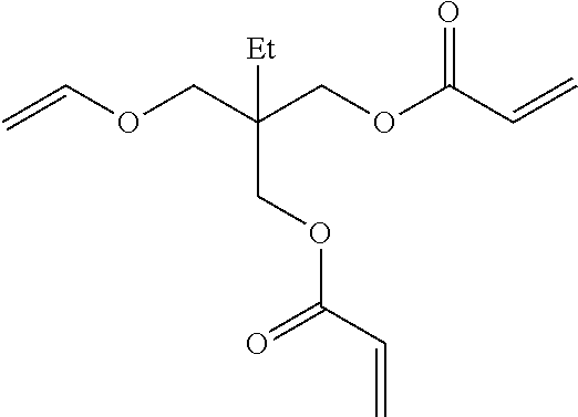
C=COCC(COC(C=C)=O)(COC(C=C)=O)[Et]
